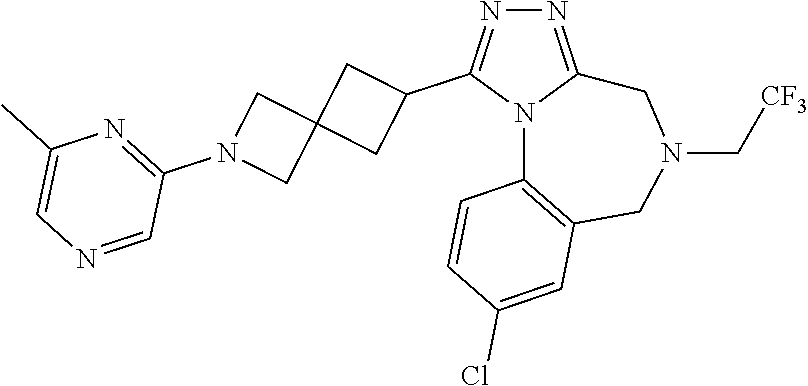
N1=C2N(C(C3CC4(C3)CN(C3=NC(C)=CN=C3)C4)=N1)C1=C(CN(C[CF3])C2)C=C(Cl)C=C1
